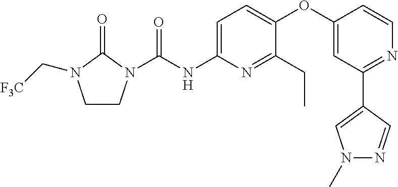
C1CN(C(NC2=CC=C(OC3=CC(C4=CN(C)N=C4)=NC=C3)C(CC)=N2)=O)C(=O)N1C[F3C]
